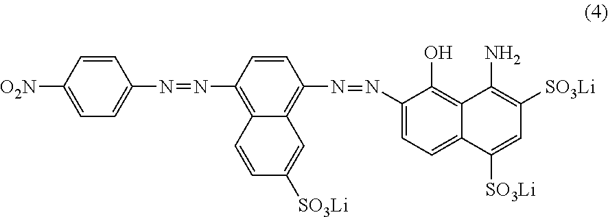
C1=CC([O2N])=CC=C1N=NC1=C2C(=C(N=NC3=CC=C4C(=C3O)C(N)=C([SO3Li])C=C4[SO3Li])C=C1)C=C([SO3Li])C=C2
